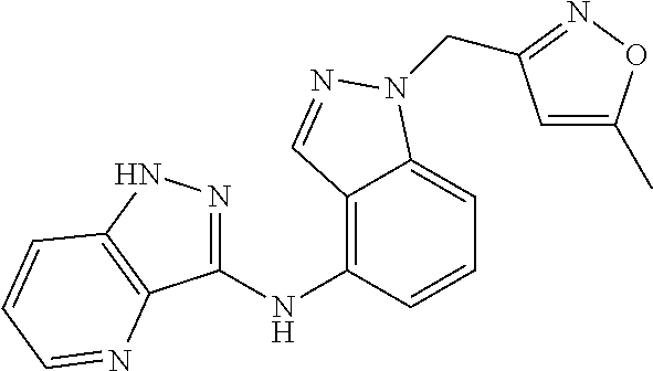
C1(NC2=C3C(=CC=C2)N(CC2=NOC(C)=C2)N=C3)=NNC2=C1N=CC=C2
